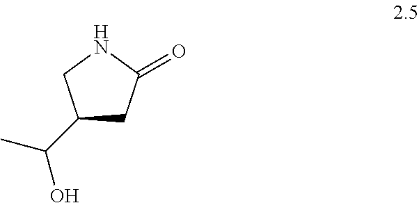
C1(C(C)O)CC(=O)NC1
